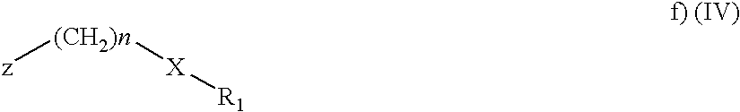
[(CH2)n]([z])[X][R1]
